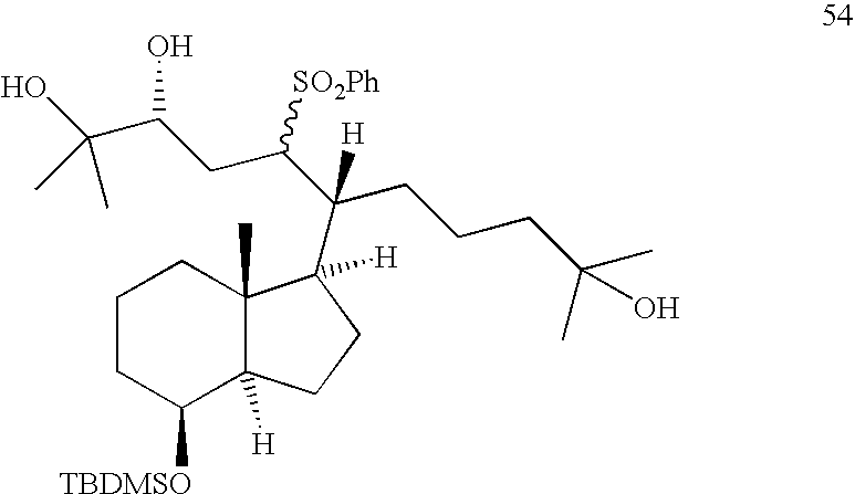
C1([TBDMSO])C2([H])C(C)(CCC1)C([H])(C(C(CC(O)C(O)(C)C)[SO2Ph])(CCCC(C)(O)C)[H])CC2
